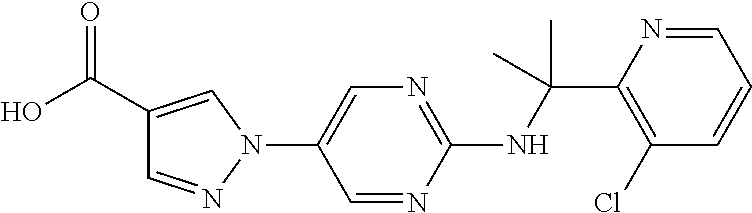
N(C(C1=C(Cl)C=CC=N1)(C)C)C1=NC=C(N2C=C(C(O)=O)C=N2)C=N1
